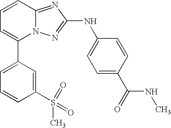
C1(C2=CC=CC(S(=O)(=O)C)=C2)=CC=CC2=NC(NC3=CC=C(C(NC)=O)C=C3)=NN12
